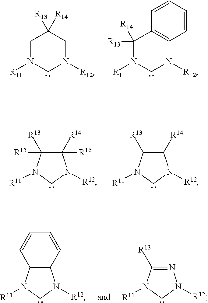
C1N([R11])CN([R12])CC1([R13])[R14].C1([R13])([R14])N([R11])CN([R12])C2=C1C=CC=C2.C1([R16])([R14])C([R15])([R13])N([R11])CN1[R12].C1([R14])C([R13])N([R11])CN1[R12].C12=C(N([R11])CN1[R12])C=CC=C2.N1=C([R13])N([R11])CN1[R12]
